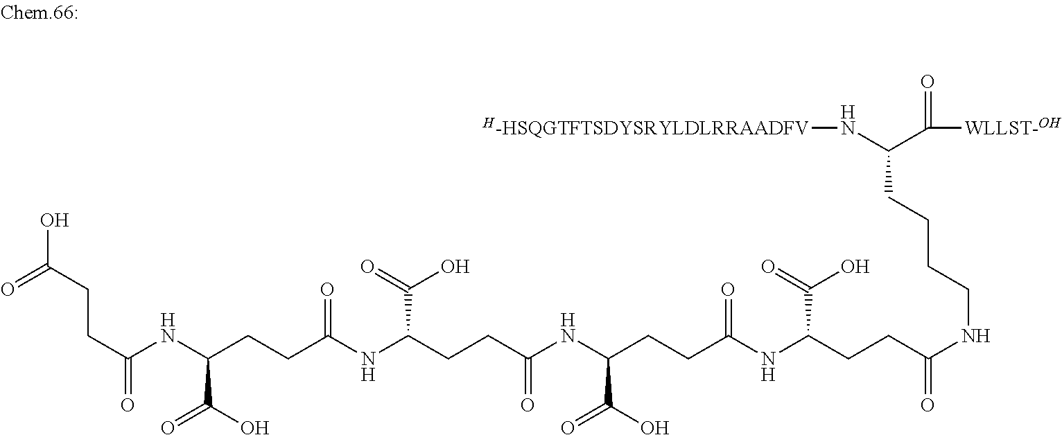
C(NC(CCC(NC(CCC(NC(CCC(NCCCCC(N[H-HSQGTFTSDYSRYLDLRRAADFV])C(=O)[WLLST-OH])=O)C(=O)O)=O)C(O)=O)=O)C(=O)O)(CCC(NC(CCC(O)=O)=O)C(O)=O)=O
